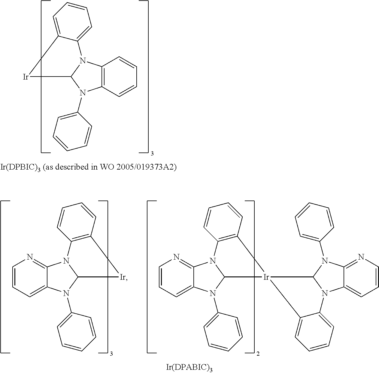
C12=C(C=CC=C1)N(C1=CC=CC=C1)C1N2C2=CC=CC=C2[Ir]1.C12=NC=CC=C1N(C1=CC=CC=C1)C1N2C2=C(C=CC=C2)[Ir]1.C12=NC=CC=C1N(C1=CC=CC=C1)C1N2C2=C(C=CC=C2)[Ir]12C1N(C3=CC=CN=C3N1C1=CC=CC=C1)C1=CC=CC=C21
